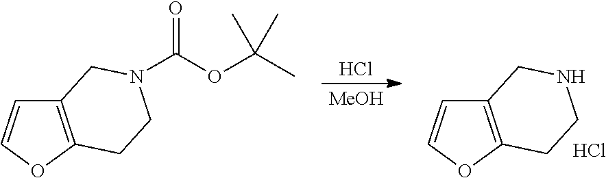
Cl.[MeOH].C12=C(OC=C1)CCNC2.Cl.C12=C(OC=C1)CCN(C(OC(C)(C)C)=O)C2
